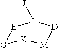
[G]1[K]2[M][D][L]([E]1)[J]2
